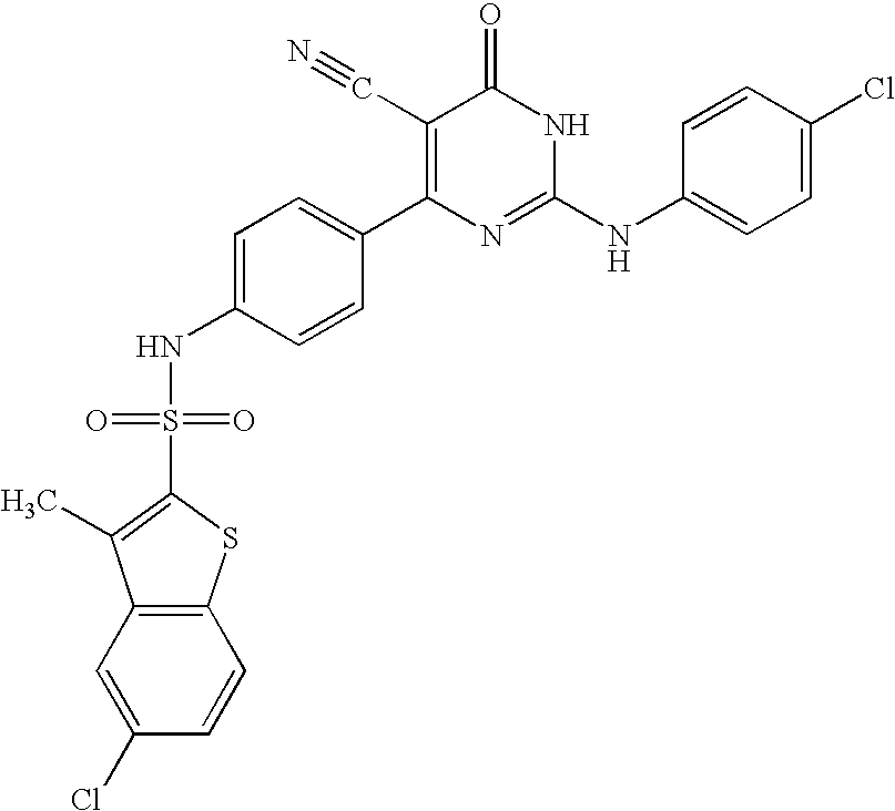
C1=CC(C2=C(C#N)C(=O)NC(NC3=CC=C(Cl)C=C3)=N2)=CC=C1NS(=O)(=O)C1=C(C)C2=C(C=CC(Cl)=C2)S1
